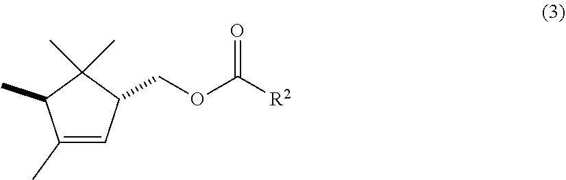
C([R2])(OCC1C(C)(C)C(C)C(C)=C1)=O
